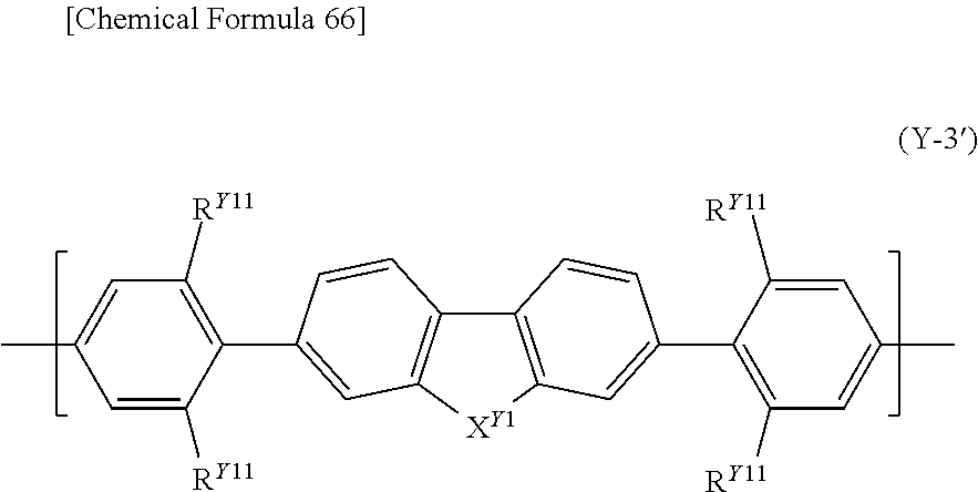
C1=C(C)C=C([RY11])C(C2=CC3=C(C4=C([XY1]3)C=C(C3=C([RY11])C=C(C)C=C3[RY11])C=C4)C=C2)=C1[RY11]
